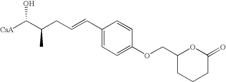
[CsA]C(C(CC=CC1=CC=C(OCC2CCCC(=O)O2)C=C1)C)O
